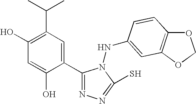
C1(O)=C(C(C)C)C=C(C2=NN=C(S)N2NC2=CC3=C(OCO3)C=C2)C(O)=C1
